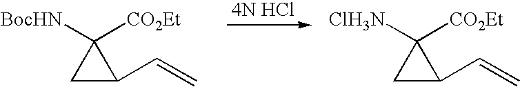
C1C(C=C)C1([CO2Et])[BocHN].C1C(C=C)C1([CO2Et])[ClH3N]
